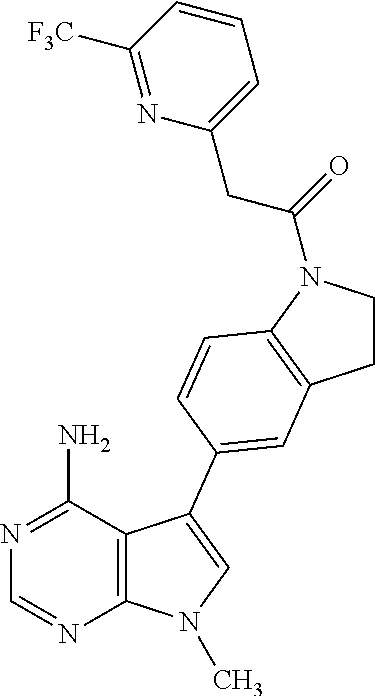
N1=C(N)C2=C(N=C1)N(C)C=C2C1=CC2=C(N(C(CC3=CC=CC([F3C])=N3)=O)CC2)C=C1
